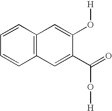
C1=CC=CC2=C1C=C(O[H])C(C(=O)O[H])=C2
